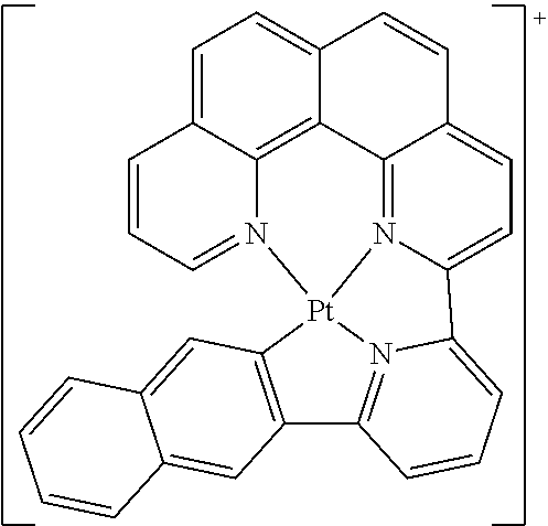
C1=C2C3=C4C(=C1)C=CC1=CC=C5N(=C41)[Pt]1(N3=CC=C2)N2=C(C3=C1C=C1C(=C3)C=CC=C1)C=CC=C52
